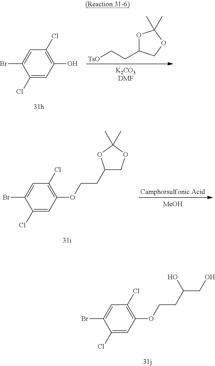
C1(Cl)=CC(O)=C(Cl)C=C1Br.[TsO]CCC1OC(C)(C)OC1.C1(Cl)=CC(OCCC2COC(C)(C)O2)=C(Cl)C=C1Br.[MeOH].[Camphorsulfonic Acid].C1(Cl)=CC(OCCC(CO)O)=C(Cl)C=C1Br
